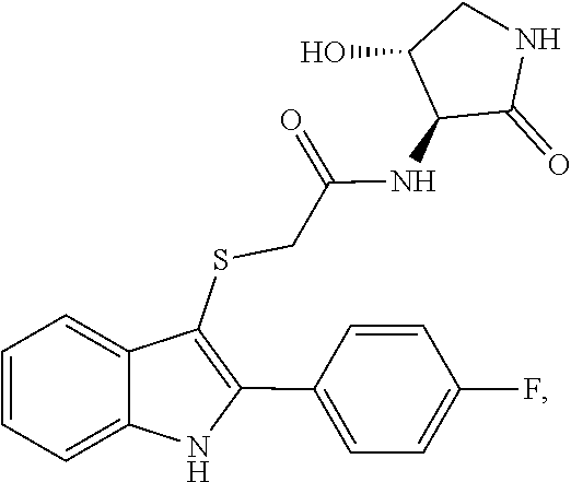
S(CC(=O)NC1C(O)CNC1=O)C1=C(C2=CC=C(F)C=C2)NC2=CC=CC=C12
